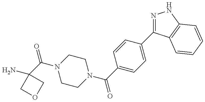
NC1(C(=O)N2CCN(C(=O)C3=CC=C(C4=NNC5=C4C=CC=C5)C=C3)CC2)COC1
